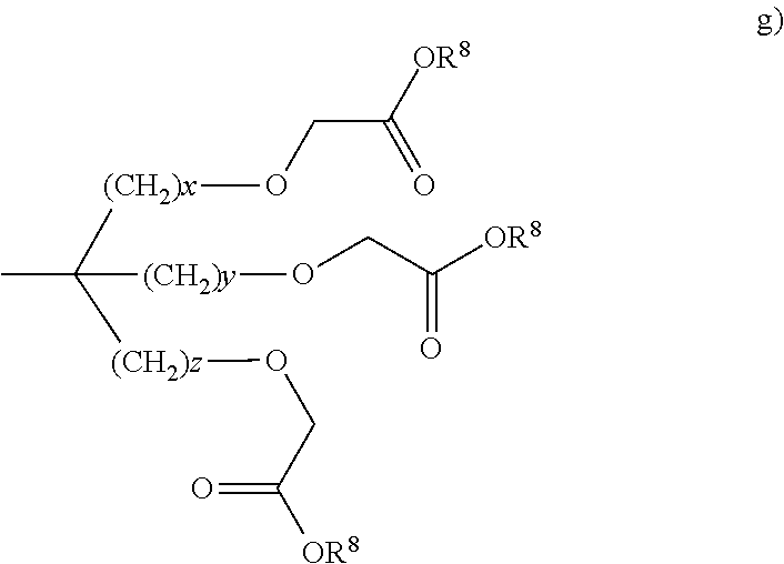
[(CH2)x](C([(CH2)z]OCC([OR8])=O)(C)[(CH2)y]OCC([OR8])=O)OCC([OR8])=O
